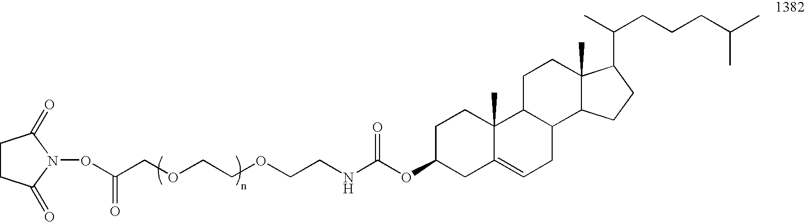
C(COCCOCCNC(OC1CC2=CCC3C(C2(C)CC1)CCC1(C)C3CCC1C(C)CCCC(C)C)=O)(ON1C(=O)CCC1=O)=O
